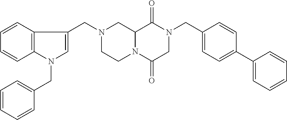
C12N(C(=O)CN(CC3=CC=C(C4=CC=CC=C4)C=C3)C1=O)CCN(CC1=CN(CC3=CC=CC=C3)C3=C1C=CC=C3)C2
